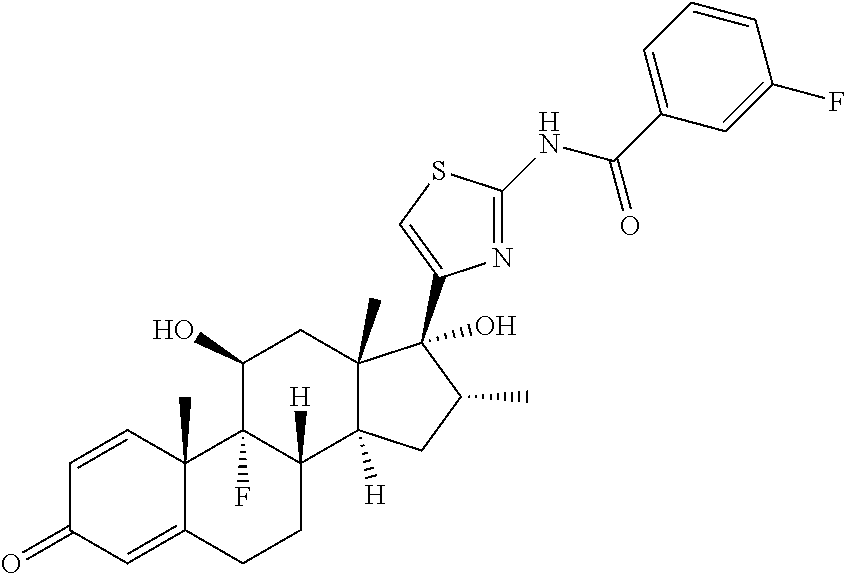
C1=CC2(C)C(=CC1=O)CCC1([H])C2(F)C(O)CC2(C)C1([H])CC(C)C2(O)C1=CSC(NC(C2=CC=CC(F)=C2)=O)=N1
